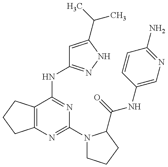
C12=C(C(NC3=NNC(C(C)C)=C3)=NC(N3CCCC3C(=O)NC3=CN=C(N)C=C3)=N1)CCC2
